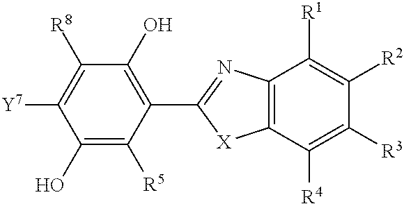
C1(O)=C([R5])C(C2=NC3=C([X]2)C([R4])=C([R3])C([R2])=C3[R1])=C(O)C([R8])=C1[Y7]
